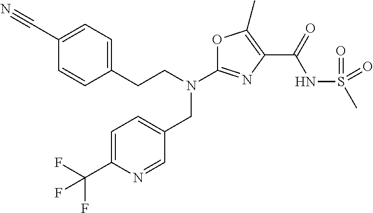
N(C1=NC(C(=O)NS(=O)(=O)C)=C(C)O1)(CC1=CC=C(C(F)(F)F)N=C1)CCC1=CC=C(C#N)C=C1
